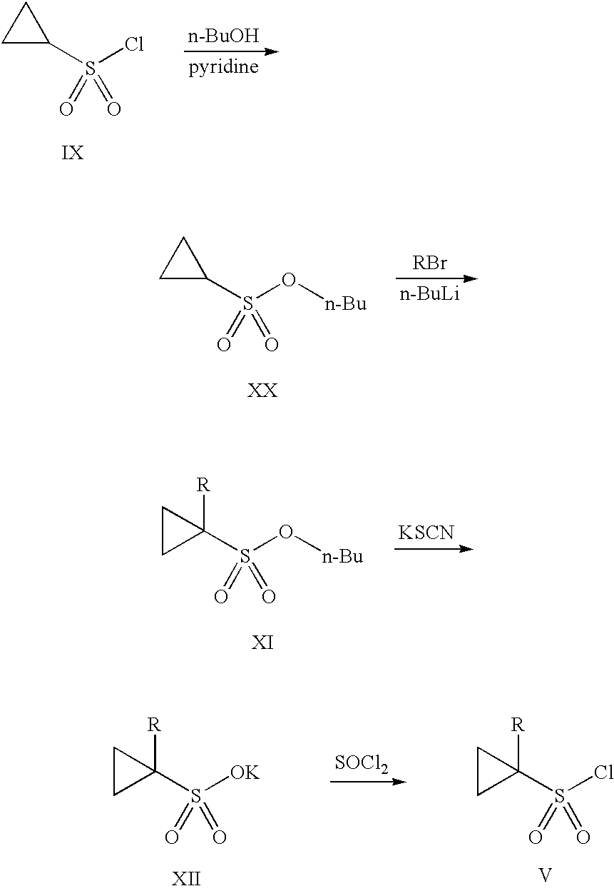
[n-BuOH].C1(S(Cl)(=O)=O)CC1.[RBr].[n-BuLi].C1(S(O[n-Bu])(=O)=O)CC1.C1(S(O[n-Bu])(=O)=O)([R])CC1.[KSCN].[SOCl2].C1(S(Cl)(=O)=O)([R])CC1.[V].C1(S([OK])(=O)=O)([R])CC1
